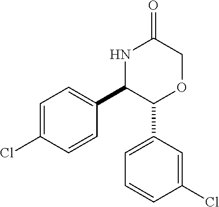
C1=C(Cl)C=CC(C2C(C3=CC=CC(Cl)=C3)OCC(=O)N2)=C1
